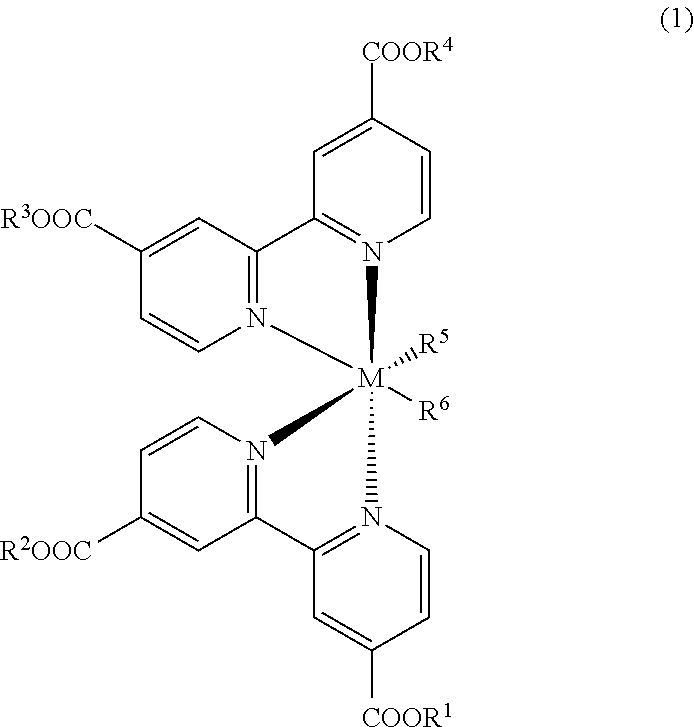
N12=C(C=C([R3OOC])C=C1)C1=N(C=CC([COOR4])=C1)[M]21([R5])([R6])N2=C(C=C([COOR1])C=C2)C2=N1C=CC([R2OOC])=C2
